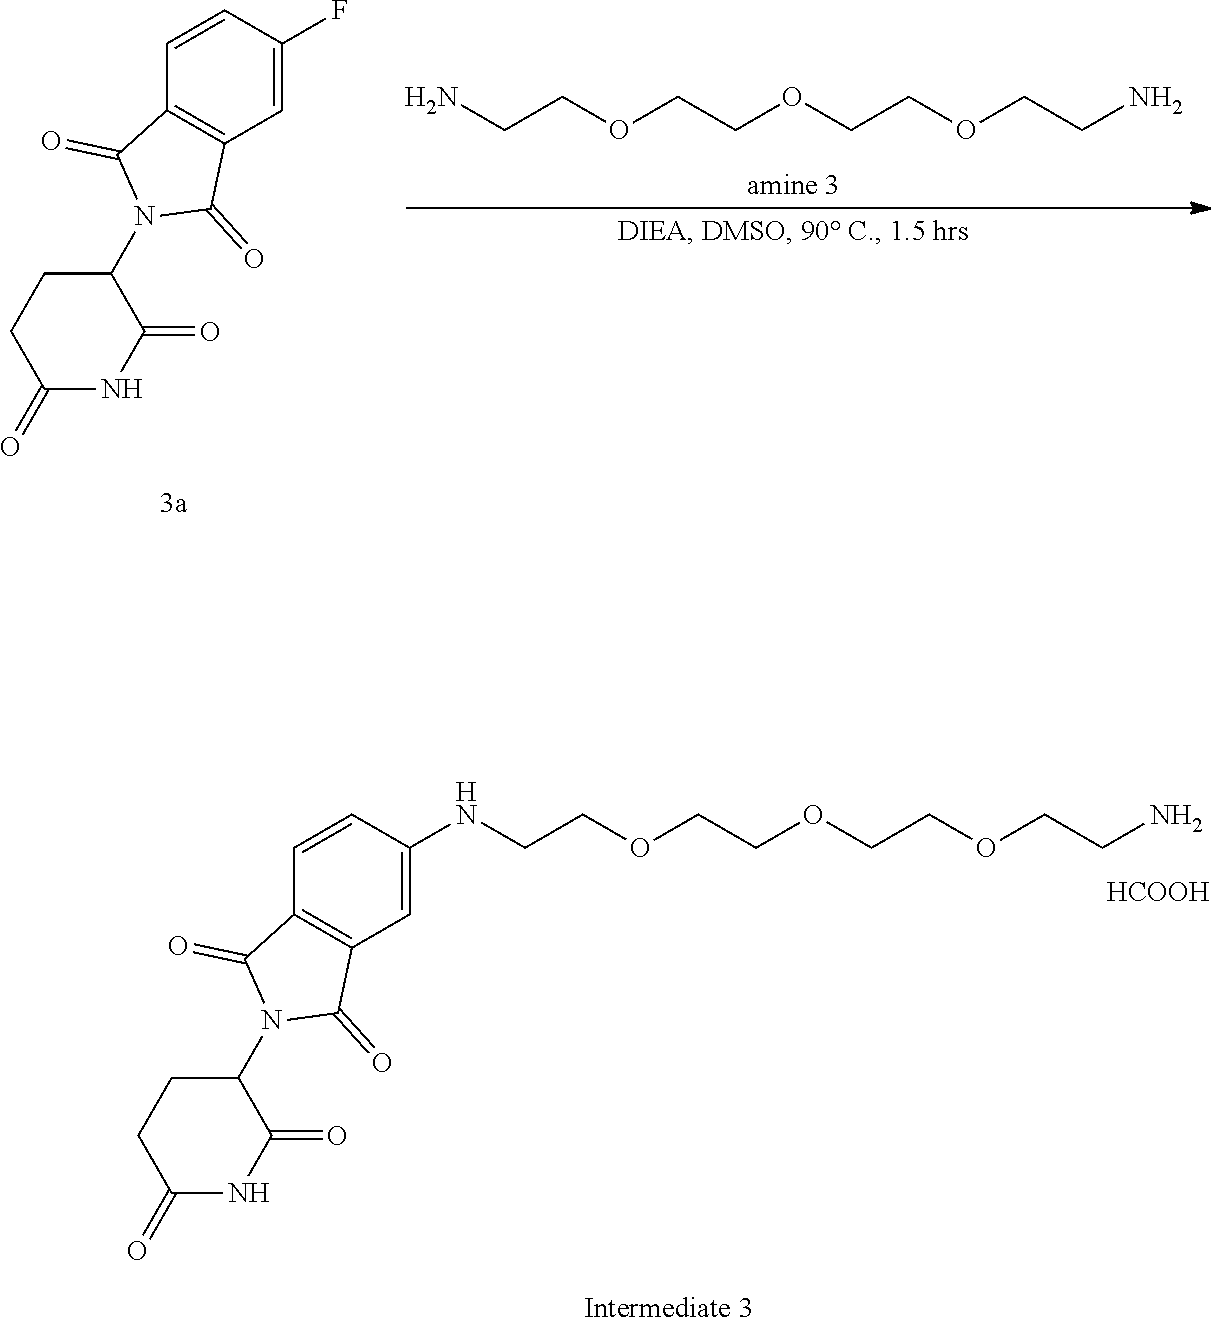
C1=CC(F)=CC2=C1C(=O)N(C1C(=O)NC(=O)CC1)C2=O.NCCOCCOCCOCCN.C1=CC(NCCOCCOCCOCCN)=CC2=C1C(=O)N(C1C(=O)NC(=O)CC1)C2=O.[HCOOH]
